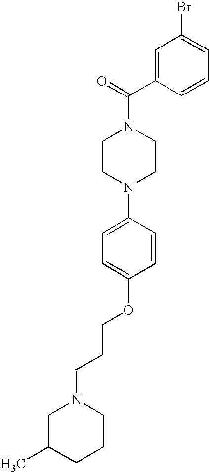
C1CN(C2=CC=C(OCCCN3CC(C)CCC3)C=C2)CCN1C(=O)C1=CC(Br)=CC=C1
